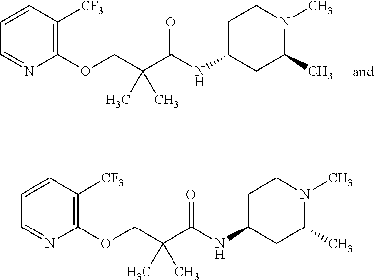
C1(OCC(C(NC2CC(C)N(C)CC2)=O)(C)C)=C([CF3])C=CC=N1.C1(OCC(C(NC2CC(C)N(C)CC2)=O)(C)C)=C([CF3])C=CC=N1
